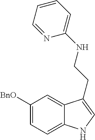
C1([BnO])=CC=C2C(=C1)C(CCNC1=CC=CC=N1)=CN2
